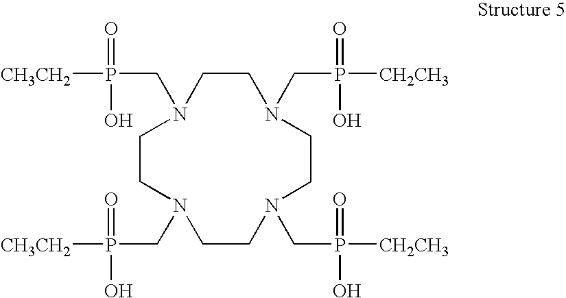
N1(CP([CH3CH2])(=O)O)CCN(CP([CH2CH3])(=O)O)CCN(CP([CH2CH3])(=O)O)CCN(CP([CH3CH2])(=O)O)CC1
